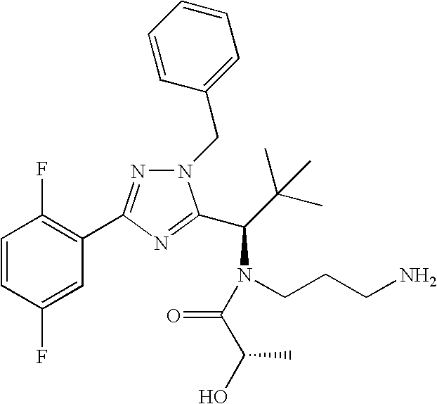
C1=CC(F)=CC(C2=NN(CC3=CC=CC=C3)C(C(N(CCCN)C(C(O)C)=O)C(C)(C)C)=N2)=C1F
